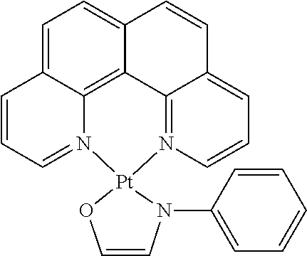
C1=C2C3=C4C(=C1)C=CC1=CC=CN(=C41)[Pt]1(N3=CC=C2)OC=CN1C1=CC=CC=C1
